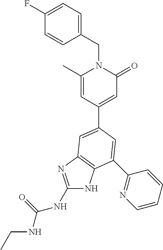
C1(NC(NCC)=O)=NC2=C(N1)C(C1=NC=CC=C1)=CC(C1=CC(=O)N(CC3=CC=C(F)C=C3)C(C)=C1)=C2
